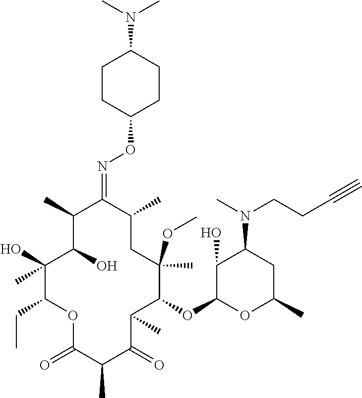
C1(O)C(O)(C)C(CC)OC(=O)C(C)C(=O)C(C)C(OC2OC(C)CC(N(C)CCC#C)C2O)C(C)(OC)CC(C)C(=NOC2CCC(N(C)C)CC2)C1C
